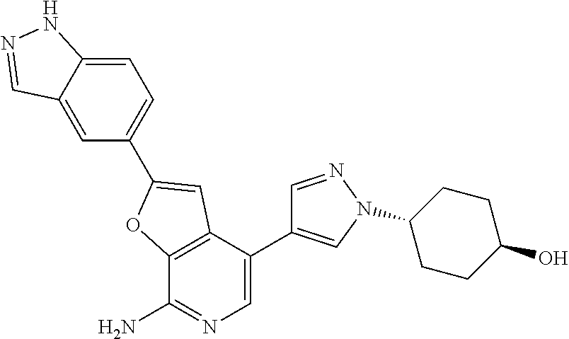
C12=C(C(C3=CN(C4CCC(O)CC4)N=C3)=CN=C1N)C=C(C1=CC=C3C(=C1)C=NN3)O2
